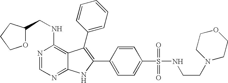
N1=CN=C2C(=C1NCC1OCCC1)C(C1=CC=CC=C1)=C(C1=CC=C(S(=O)(=O)NCCN3CCOCC3)C=C1)N2
